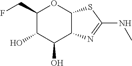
C1(CF)C(O)C(O)C2C(O1)SC(NC)=N2
